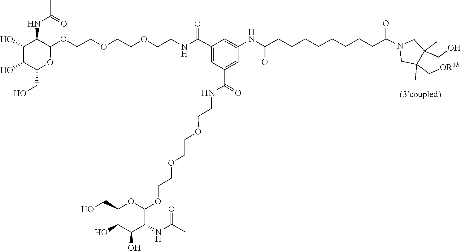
N1(C(CCCCCCCCC(NC2=CC(C(NCCOCCOCCOC3OC(CO)C(O)C(O)C3NC(=O)C)=O)=CC(C(NCCOCCOCCOC3OC(CO)C(O)C(O)C3NC(C)=O)=O)=C2)=O)=O)CC(C[OR3b])(C)C(C)(CO)C1
